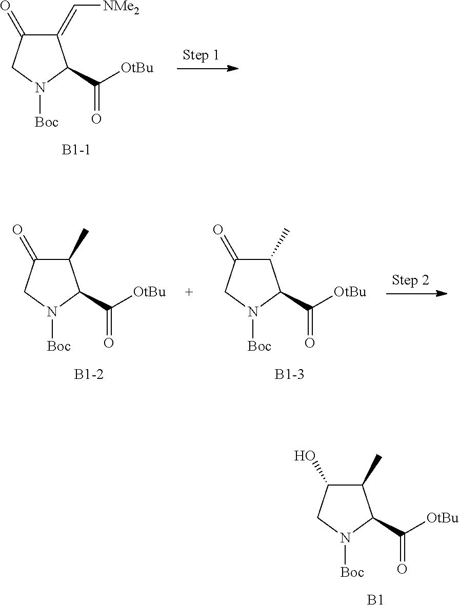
C1(C)C(O)CN([Boc])C1C([OtBu])=O.[B1].C1(=C[NMe2])C(=O)CN([Boc])C1C([OtBu])=O.C1(C)C(=O)CN([Boc])C1C([OtBu])=O.C1(C)C(=O)CN([Boc])C1C([OtBu])=O
